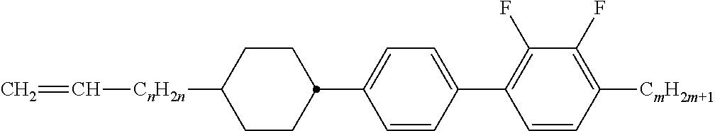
C1=C(C2=C(F)C(F)=C([CmH2m+1])C=C2)C=CC(C2CCC([CnH2n]C=C)CC2)=C1
